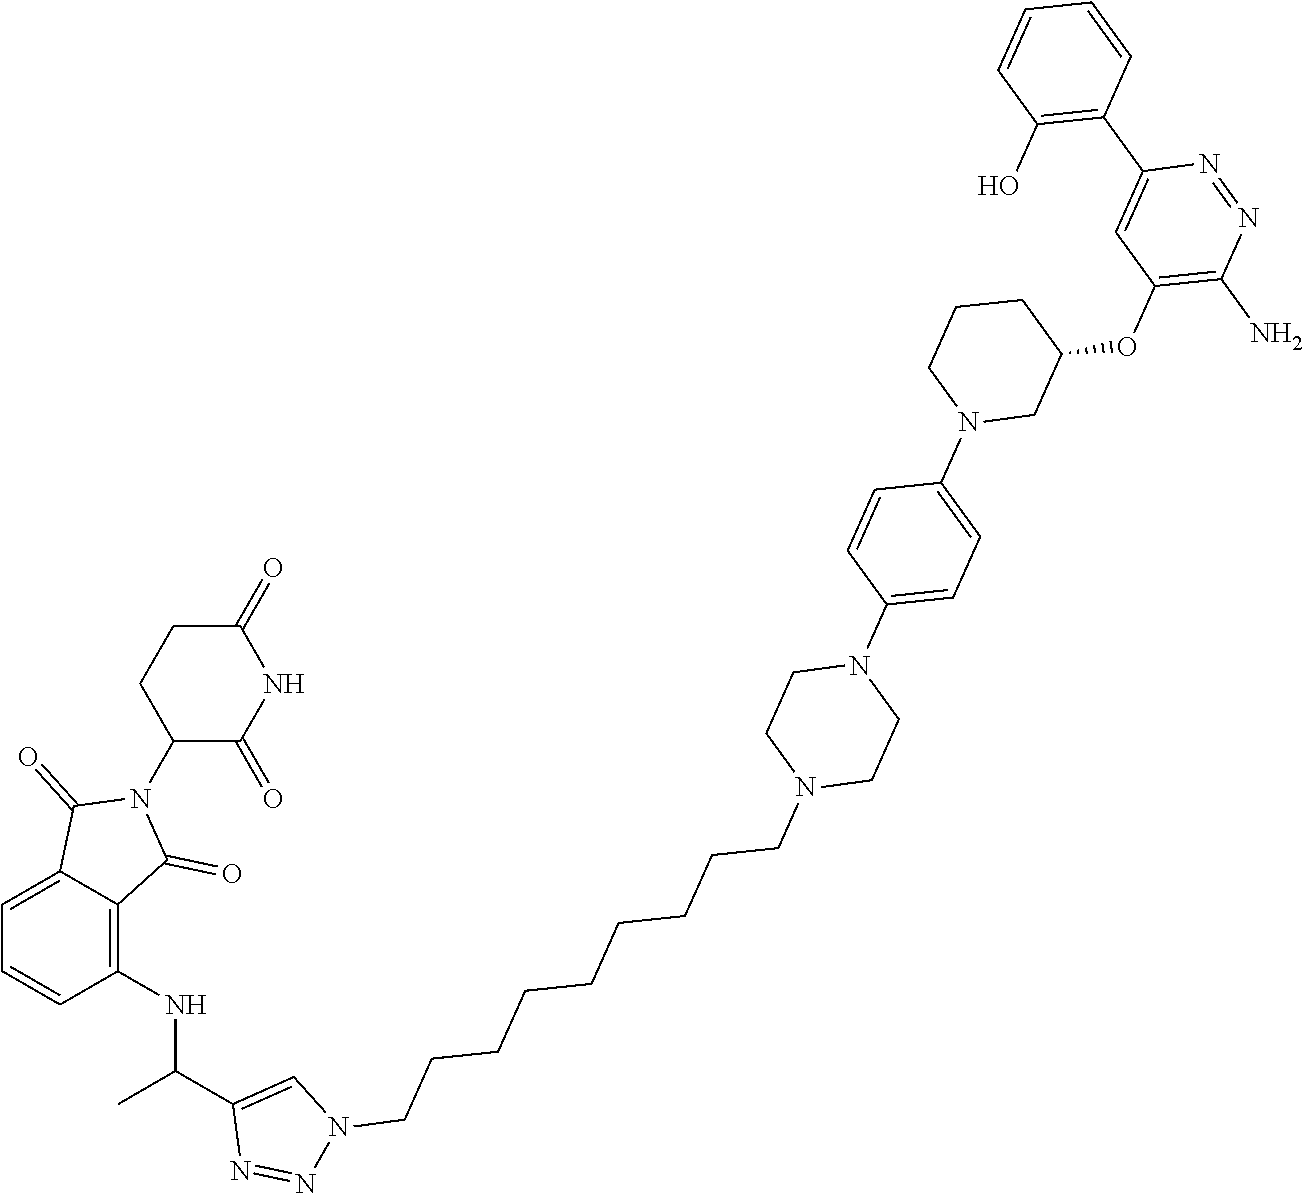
C1=C2C(=C(NC(C3=CN(CCCCCCCCCN4CCN(C5=CC=C(N6CC(OC7=C(N)N=NC(C8=C(O)C=CC=C8)=C7)CCC6)C=C5)CC4)N=N3)C)C=C1)C(=O)N(C1C(=O)NC(=O)CC1)C2=O
